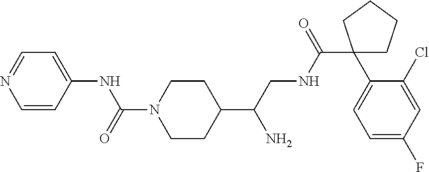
C1=CC(NC(N2CCC(C(CNC(C3(C4=CC=C(F)C=C4Cl)CCCC3)=O)N)CC2)=O)=CC=N1
